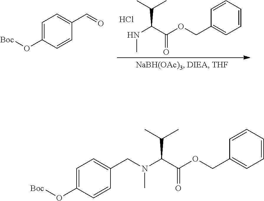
N(C)C(C(OCC1=CC=CC=C1)=O)C(C)C.Cl.C1=C(O[Boc])C=CC(C=O)=C1.C1=C(O[Boc])C=CC(CN(C(C(OCC2=CC=CC=C2)=O)C(C)C)C)=C1
